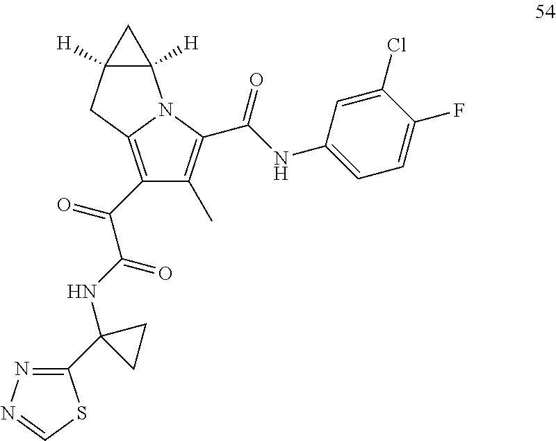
C1(C(=O)C(NC2(C3=NN=CS3)CC2)=O)=C2N(C(C(NC3=CC=C(F)C(Cl)=C3)=O)=C1C)C1([H])C([H])(C2)C1
